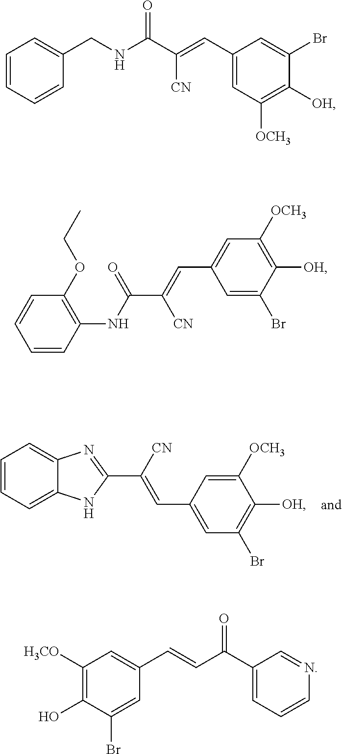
C([CN])(=CC1=CC(Br)=C([OH])C([OCH3])=C1)C1=NC2=CC=CC=C2N1.C1=CC(NC(=O)C([CN])=CC2=CC([OCH3])=C([OH])C(Br)=C2)=C(OCC)C=C1.C1(C=C([CN])C(NCC2=CC=CC=C2)=O)=CC([OCH3])=C([OH])C(Br)=C1.C1(C=CC(C2=CC=CN=C2)=O)=CC([H3CO])=C(O)C(Br)=C1
